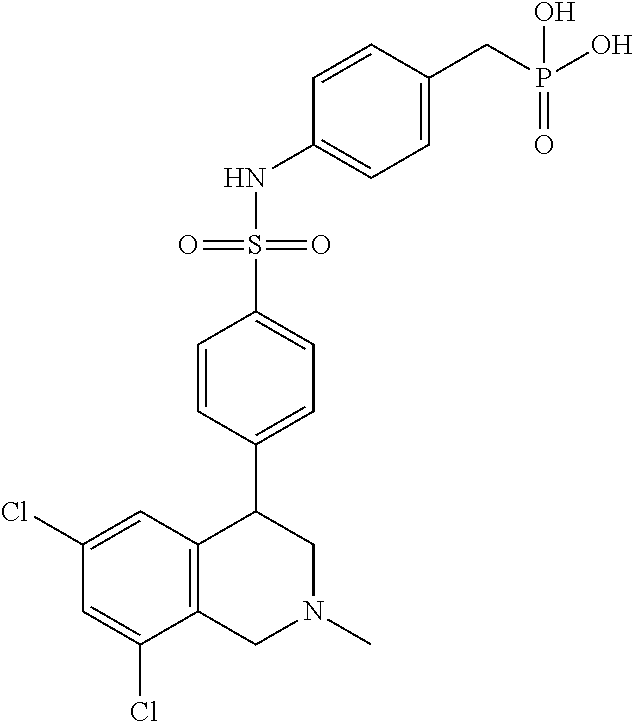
C1(Cl)=CC2=C(C(Cl)=C1)CN(C)CC2C1=CC=C(S(=O)(=O)NC2=CC=C(CP(=O)(O)O)C=C2)C=C1
